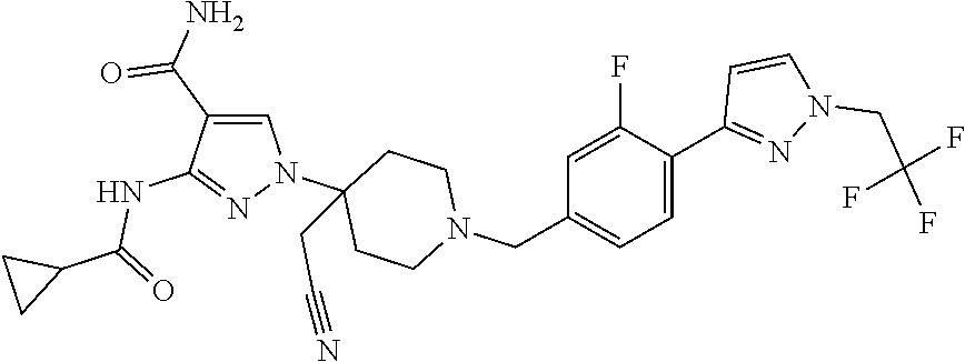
C1=C(C(N)=O)C(NC(C2CC2)=O)=NN1C1(CC#N)CCN(CC2=CC=C(C3=NN(CC(F)(F)F)C=C3)C(F)=C2)CC1
